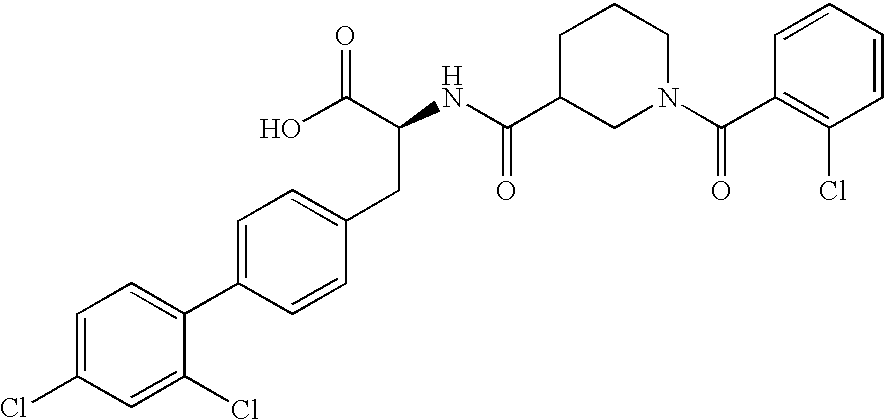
C1=C(Cl)C=C(Cl)C(C2=CC=C(CC(C(O)=O)NC(C3CN(C(C4=C(Cl)C=CC=C4)=O)CCC3)=O)C=C2)=C1
